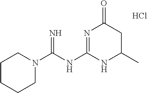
C1CCCN(C(NC2=NC(=O)CC(C)N2)=N)C1.Cl
